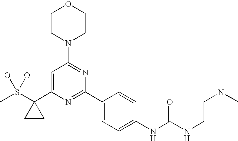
CS(C1(C2=CC(N3CCOCC3)=NC(C3=CC=C(NC(NCCN(C)C)=O)C=C3)=N2)CC1)(O)O
